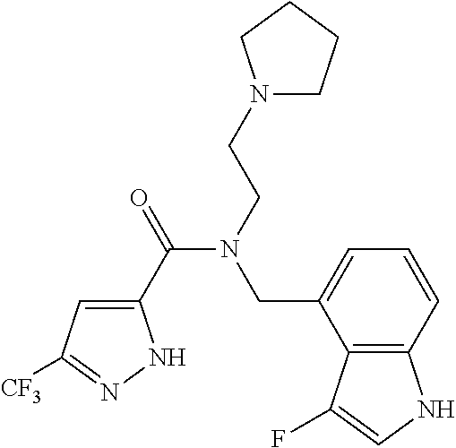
C1(C(=O)N(CCN2CCCC2)CC2=CC=CC3=C2C(F)=CN3)=CC([CF3])=NN1
